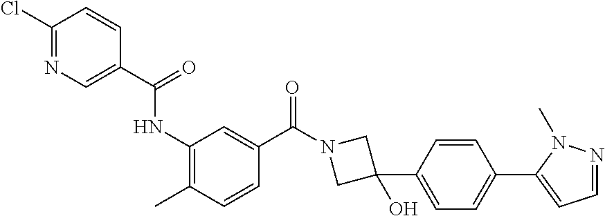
C1(Cl)=NC=C(C(=O)NC2=C(C)C=CC(C(N3CC(C4=CC=C(C5=CC=NN5C)C=C4)(O)C3)=O)=C2)C=C1
